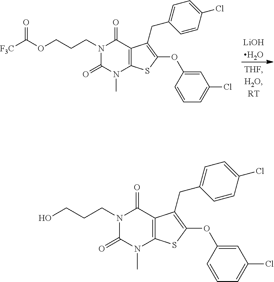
[LiOHH2O].O(CCCN1C(=O)N(C)C2=C(C1=O)C(CC1=CC=C(Cl)C=C1)=C(OC1=CC(Cl)=CC=C1)S2)C(=O)[F3C].OCCCN1C(=O)N(C)C2=C(C1=O)C(CC1=CC=C(Cl)C=C1)=C(OC1=CC(Cl)=CC=C1)S2
